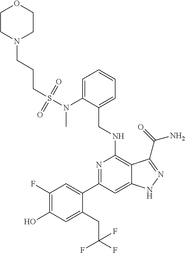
C1(C2=CC(F)=C(O)C=C2CC(F)(F)F)=NC(NCC2=CC=CC=C2N(S(=O)(=O)CCCN2CCOCC2)C)=C2C(=C1)NN=C2C(N)=O
